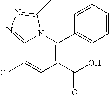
C12=NN=C(C)N1C(C1=CC=CC=C1)=C(C(O)=O)C=C2Cl
